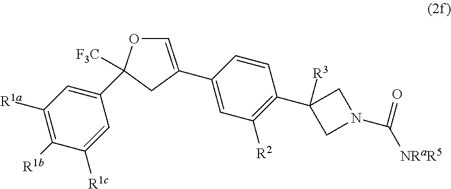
C1=C(C2=CC([R2])=C(C3([R3])CN(C(=O)[NRaR5])C3)C=C2)CC(C2=CC([R1a])=C([R1b])C([R1c])=C2)([F3C])O1
